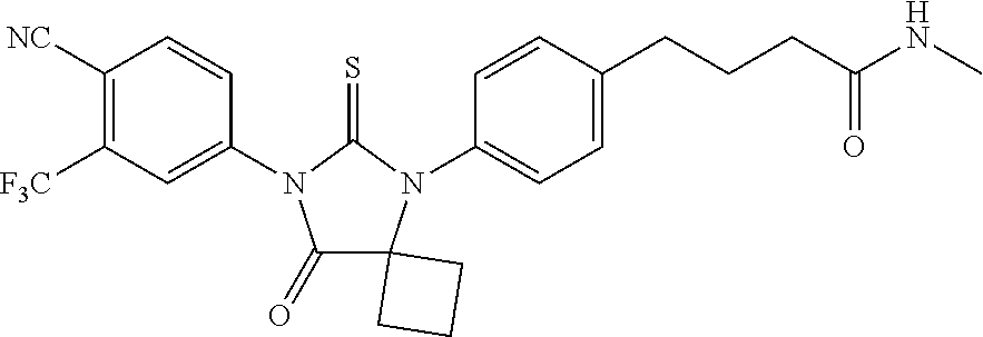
C1([NC])=C([F3C])C=C(N2C(=O)C3(N(C4=CC=C(CCCC(=O)NC)C=C4)C2=S)CCC3)C=C1
